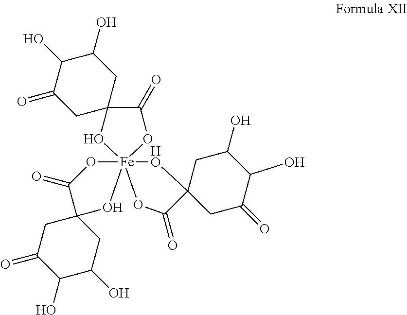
C1(O)C(=O)CC2(CC1O)O[Fe]13(OC2=O)(OC(=O)C2(CC(=O)C(O)C(O)C2)O1)OC(=O)C1(CC(O)C(O)C(=O)C1)[HO]3
